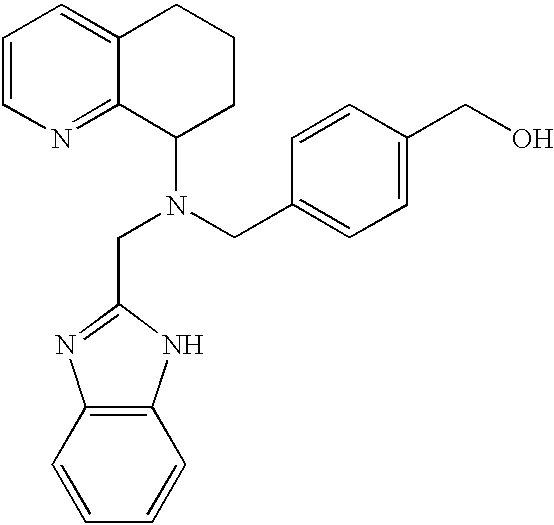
C1=CN=C2C(=C1)CCCC2N(CC1=CC=C(CO)C=C1)CC1=NC2=C(N1)C=CC=C2
